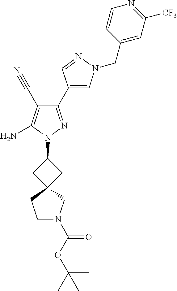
C1(C2=CN(CC3=CC([CF3])=NC=C3)N=C2)=NN(C2CC3(C2)CN(C(OC(C)(C)C)=O)CC3)C(N)=C1C#N
